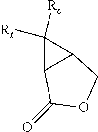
C1([Rt])([Rc])C2C1COC2=O
